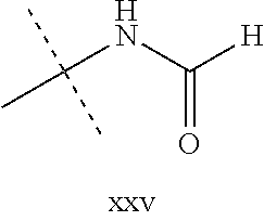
CC(NC(=O)[H])(C)C
